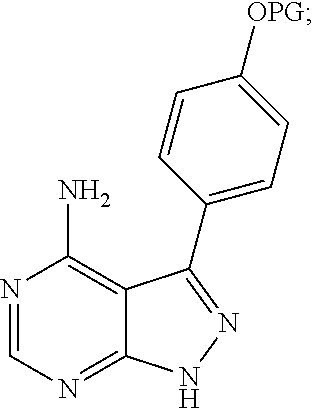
N1=CN=C2C(=C1N)C(C1=CC=C([OPG])C=C1)=NN2
